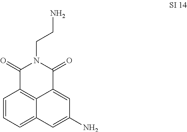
C1=CC=C2C3=C1C(=O)N(CCN)C(=O)C3=CC(N)=C2
